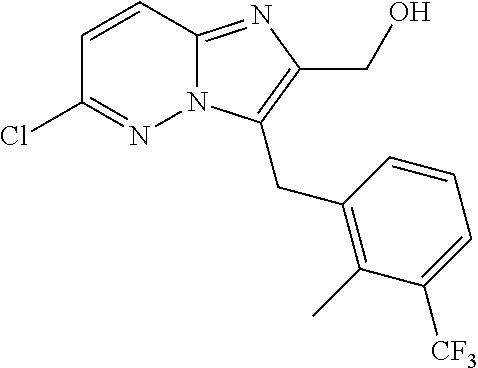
C1=CC(Cl)=NN2C1=NC(CO)=C2CC1=C(C)C([CF3])=CC=C1
